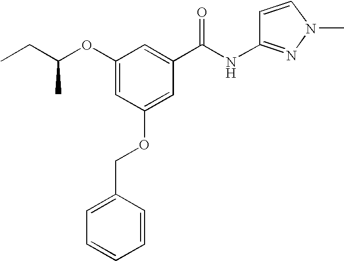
CCC(OC1=CC(OCC2=CC=CC=C2)=CC(C(=O)NC2=NN(C)C=C2)=C1)C
